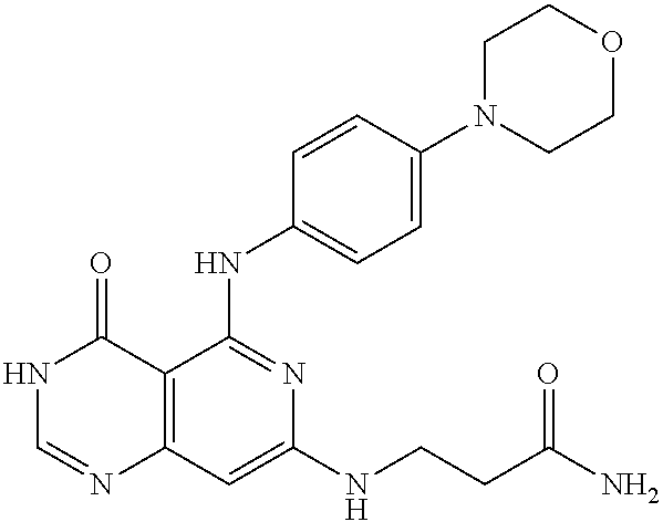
C12=C(C=C(NCCC(N)=O)N=C1NC1=CC=C(N3CCOCC3)C=C1)N=CNC2=O
